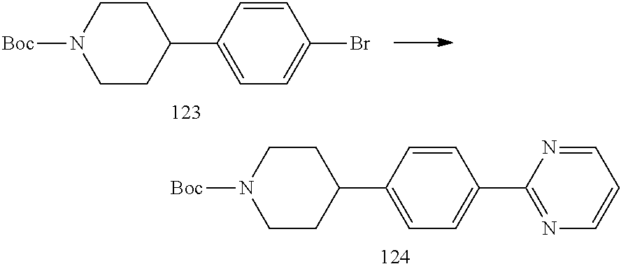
C1(C2=CC=C(C3=NC=CC=N3)C=C2)CCN([Boc])CC1.C1(C2=CC=C(Br)C=C2)CCN([Boc])CC1
